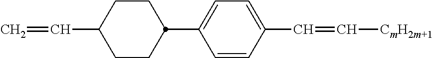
C1=CC(C=C[CmH2m+1])=CC=C1C1CCC(C=C)CC1
